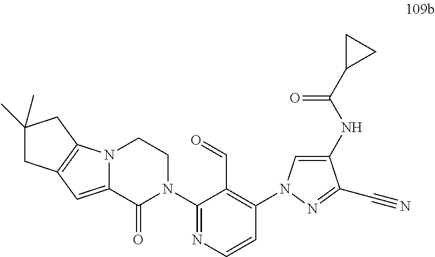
C12=CC3=C(N1CCN(C1=NC=CC(N4C=C(NC(=O)C5CC5)C(C#N)=N4)=C1C=O)C2=O)CC(C)(C)C3
